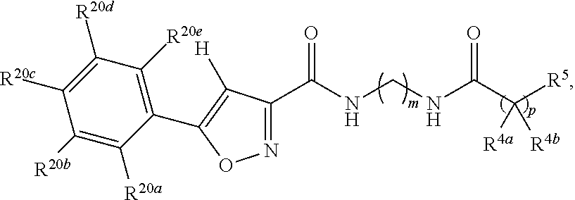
N1=C(C(NCNC(C([R5])([R4b])[R4a])=O)=O)C([H])=C(C2=C([R20e])C([R20d])=C([R20c])C([R20b])=C2[R20a])O1
